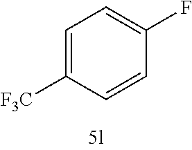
C1=C([F3C])C=CC(F)=C1
